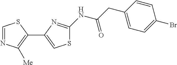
C1=NC([Me])=C(C2=CSC(NC(CC3=CC=C(Br)C=C3)=O)=N2)S1
